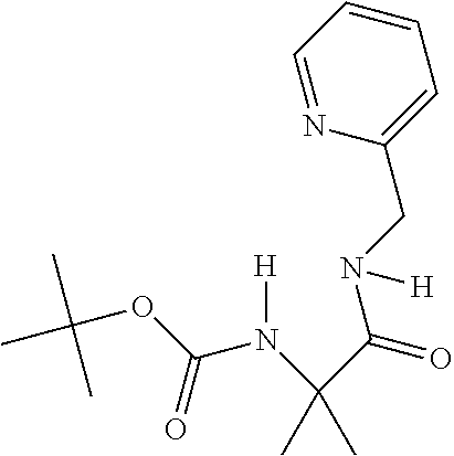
C(OC(N(C(C(=O)N(CC1=CC=CC=N1)[H])(C)C)[H])=O)(C)(C)C
